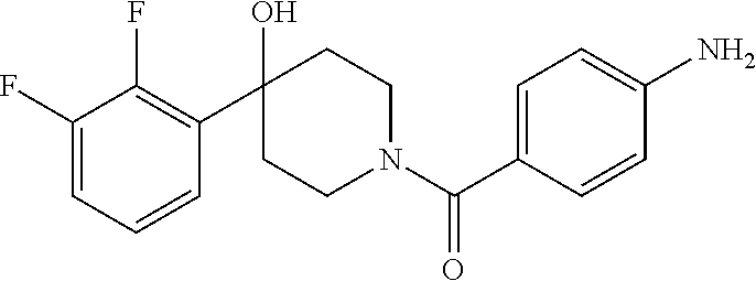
C1(O)(C2=C(F)C(F)=CC=C2)CCN(C(C2=CC=C(N)C=C2)=O)CC1
